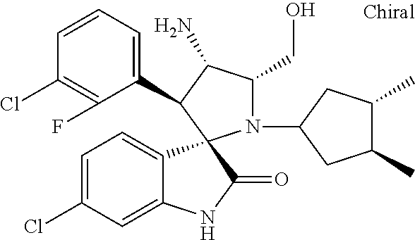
C1(Cl)=C(F)C(C2C(N)C(CO)N(C3CC(C)C(C)C3)C23C2=CC=C(Cl)C=C2NC3=O)=CC=C1
